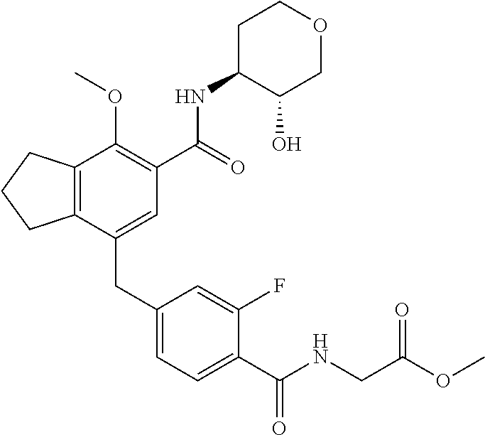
C12=C(CCC1)C(OC)=C(C(NC1C(O)COCC1)=O)C=C2CC1=CC=C(C(NCC(OC)=O)=O)C(F)=C1
